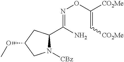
N1([CBz])C(C(N)=NOC([CO2Me])=C[CO2Me])CC(OC)C1
